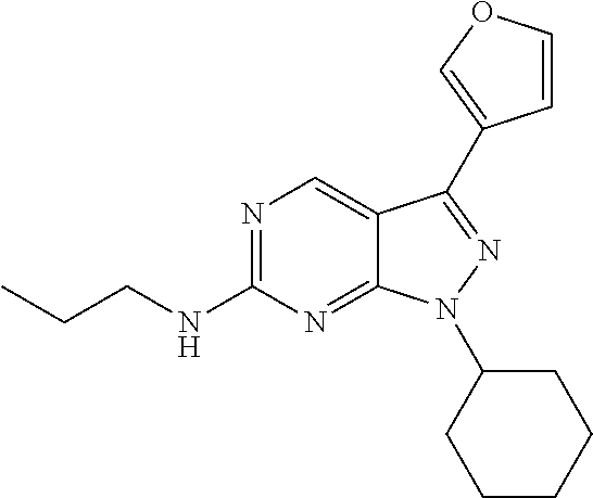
N1=C(NCCC)N=C2C(=C1)C(C1=COC=C1)=NN2C1CCCCC1
